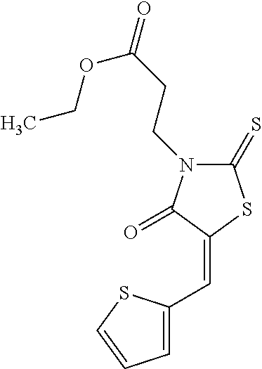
C1(=S)N(CCC(=O)OCC)C(=O)C(=CC2=CC=CS2)S1
